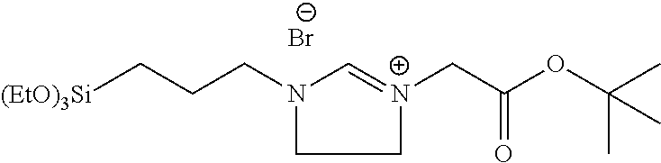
C1=[N+](CC(OC(C)(C)C)=O)CCN1CCC[(EtO)3Si].[Br-]
